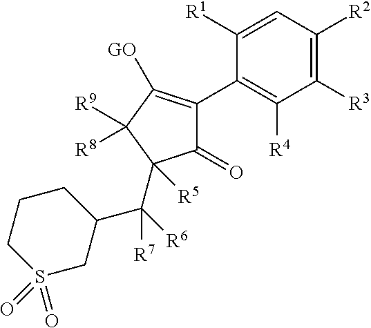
C1(=O)C(C2=C([R4])C([R3])=C([R2])C=C2[R1])=C([GO])C([R9])([R8])C1(C(C1CCCS(=O)(=O)C1)([R6])[R7])[R5]
